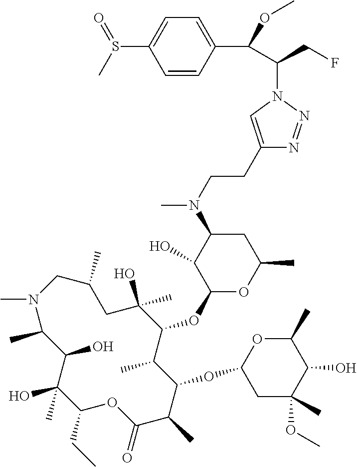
C1(N(C)CCC2=CN(C(C(C3=CC=C(S(C)=O)C=C3)OC)CF)N=N2)C(O)C(OC2C(C)C(OC3CC(C)(OC)C(O)C(C)O3)C(C)C(=O)OC(CC)C(O)(C)C(O)C(C)N(C)CC(C)CC2(O)C)OC(C)C1
